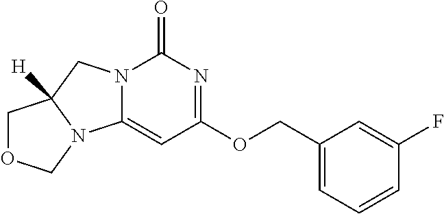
N12C(=CC(OCC3=CC=CC(F)=C3)=NC1=O)N1C([H])(C2)COC1
